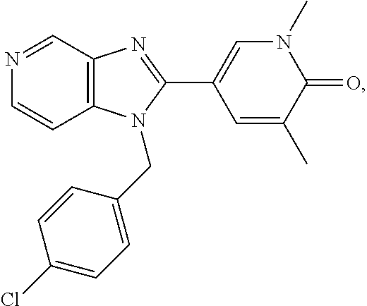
C1=CC2=C(C=N1)N=C(C1=CN(C)C(=O)C(C)=C1)N2CC1=CC=C(Cl)C=C1
